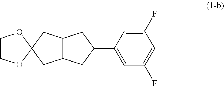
C1(C2=CC(F)=CC(F)=C2)CC2C(C1)CC1(C2)OCCO1
